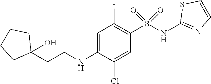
C1=C(NCCC2(O)CCCC2)C(Cl)=CC(S(NC2=NC=CS2)(=O)=O)=C1F
